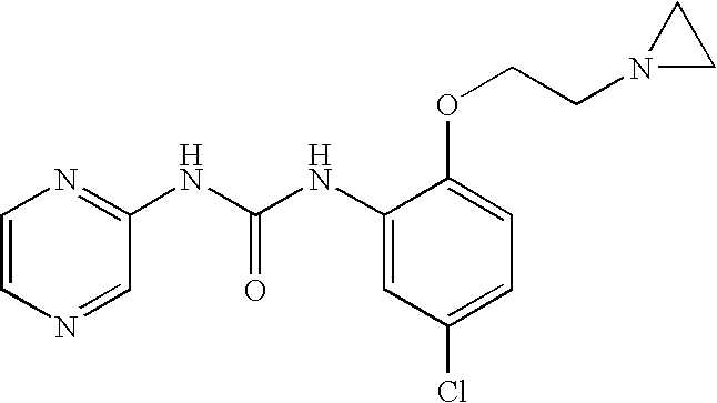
C1=C(OCCN2CC2)C(NC(=O)NC2=NC=CN=C2)=CC(Cl)=C1
